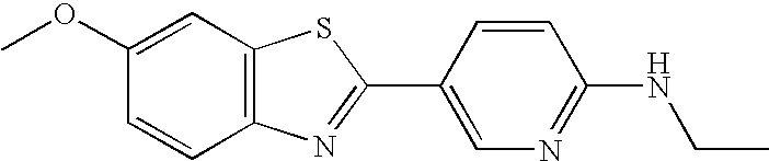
C1(OC)=CC2=C(C=C1)N=C(C1=CN=C(NCC)C=C1)S2
